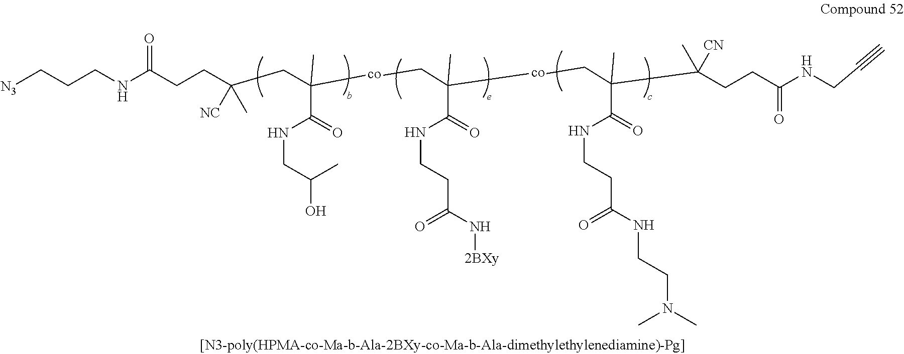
N(C(CCC(CC([co]CC(C)(C(NCCC(=O)N[2BXy])=O)[co]CC(C(CCC(NCC#C)=O)([CN])C)(C)C(NCCC(=O)NCCN(C)C)=O)(C(=O)NCC(O)C)C)(C)[NC])=O)CCC[N3]
